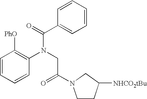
C1=CC=CC(N(CC(=O)N2CCC([NHCO2tBu])C2)C(C2=CC=CC=C2)=O)=C1[PhO]
